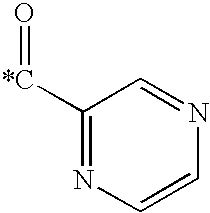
[*C](=O)C1=NC=CN=C1
